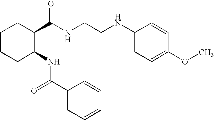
C1CCC(NC(=O)C2=CC=CC=C2)C(C(NCCNC2=CC=C(OC)C=C2)=O)C1
